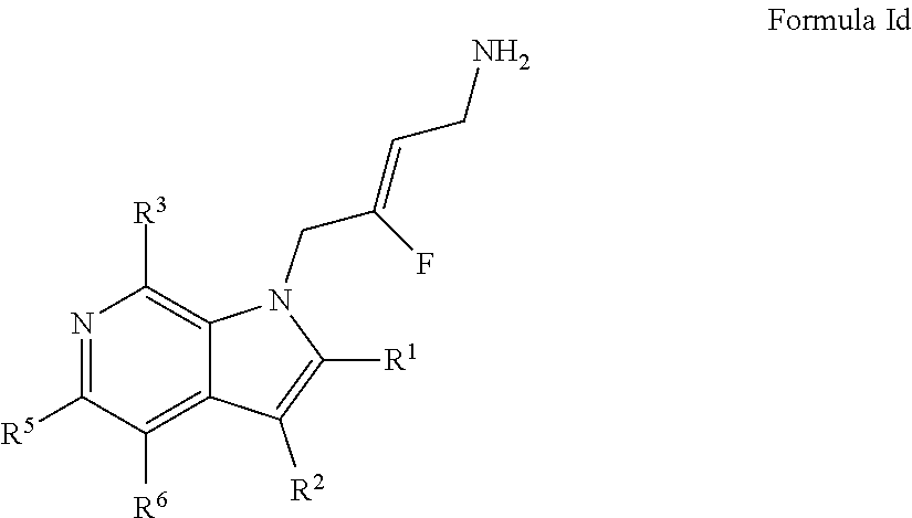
N1=C([R5])C([R6])=C2C(=C1[R3])N(CC(=CCN)F)C([R1])=C2[R2]
